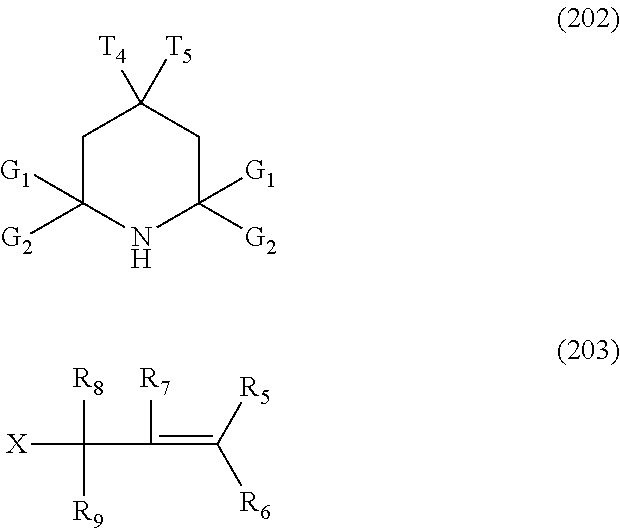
C1C([G2])([G1])NC([G2])([G1])CC1([T4])[T5].[X]C([R8])([R9])C([R7])=C([R5])[R6]
